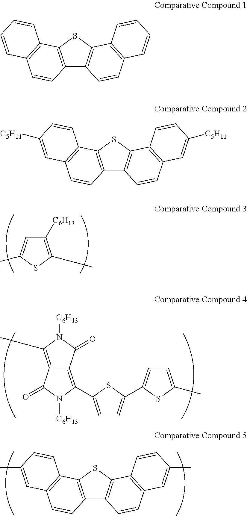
C12=C(SC3=C1C=CC1=C3C=CC=C1)C1=C(C=C2)C=CC=C1.C12=C(SC3=C1C=CC1=C3C=CC([C5H11])=C1)C1=C(C=C2)C=C([C5H11])C=C1.C1([C6H13])=C(C)SC(C)=C1.C12=C(C)N([C6H13])C(=O)C1=C(C1=CC=C(C3=CC=C(C)S3)S1)N([C6H13])C2=O.C12=C(SC3=C1C=CC1=C3C=CC(C)=C1)C1=C(C=C2)C=C(C)C=C1
